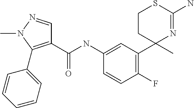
C1(C(NC2=CC(C3(C)N=C(N)SCC3)=C(F)C=C2)=O)=C(C2=CC=CC=C2)N(C)N=C1
